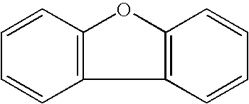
C1=CC2=C(C=C1)OC1=C2C=CC=C1
